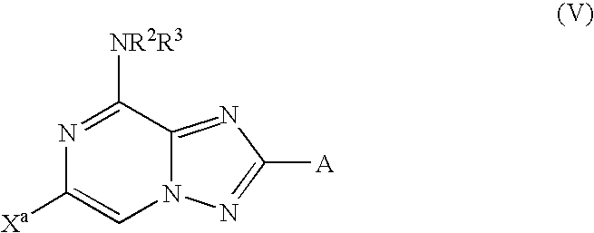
N1=C([NR2R3])C2=NC([A])=NN2C=C1[Xa]
